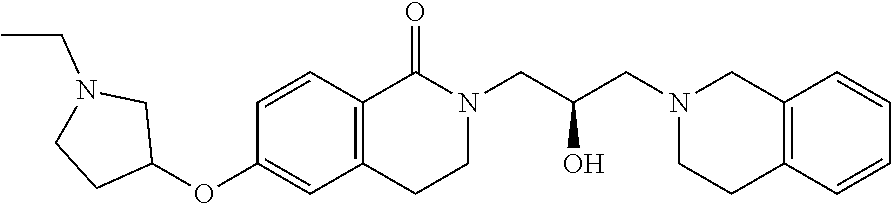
C1(OC2=CC3=C(C=C2)C(=O)N(CC(O)CN2CCC4=C(C2)C=CC=C4)CC3)CN(CC)CC1
